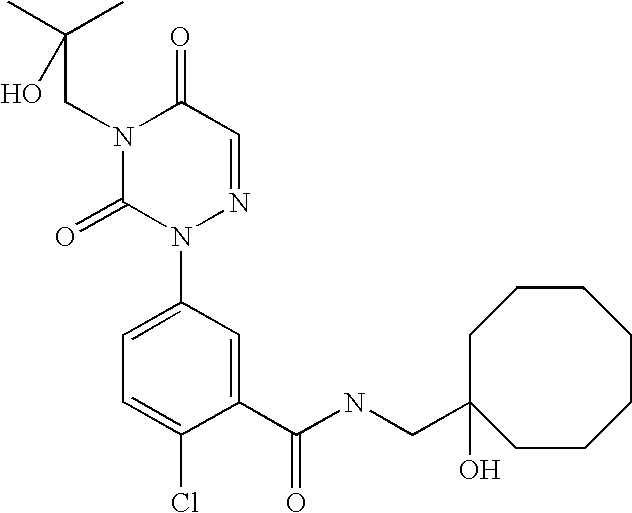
C1(C(NCC2(O)CCCCCCC2)=O)=CC(N2N=CC(=O)N(CC(C)(C)O)C2=O)=CC=C1Cl
